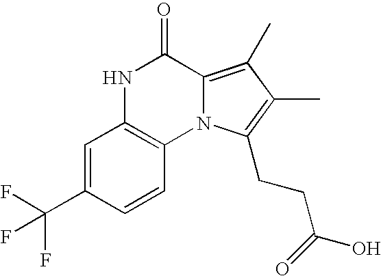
N1C2=C(N3C(=C(C)C(C)=C3CCC(=O)O)C1=O)C=CC(C(F)(F)F)=C2
